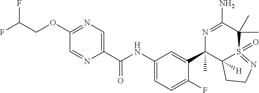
O(C1=NC=C(C(NC2=CC=C(F)C(C3(C)C4([H])S(=O)(=NCC4)C(C)(C)C(N)=N3)=C2)=O)N=C1)CC(F)F
